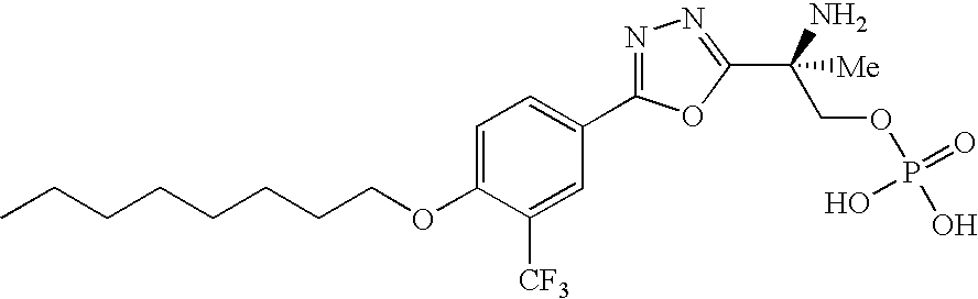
C1=C(OCCCCCCCC)C([CF3])=CC(C2=NN=C(C(N)(COP(O)(=O)O)[Me])O2)=C1
